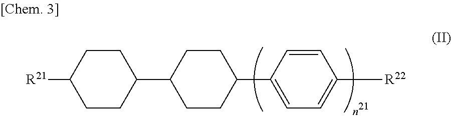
C1CC(C2=CC=C([R22])C=C2)CCC1C1CCC([R21])CC1
